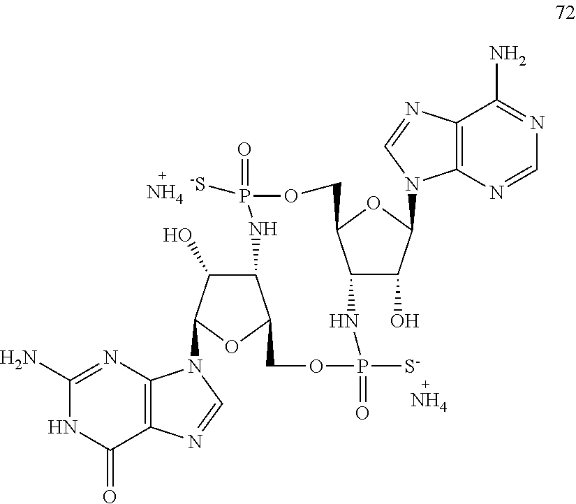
C12C(O)C(N3C4=C(C(N)=NC=N4)N=C3)OC1COP(=O)([-S])NC1C(O)C(N3C4=C(C(=O)NC(N)=N4)N=C3)OC1COP(=O)([S-])N2.N.N
